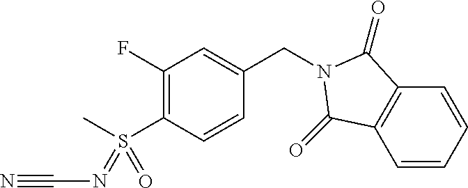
C1(F)=C(S(C)(=NC#N)=O)C=CC(CN2C(=O)C3=C(C=CC=C3)C2=O)=C1
